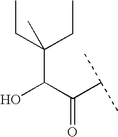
OC(C(C(C)C)=O)C(CC)(CC)C
